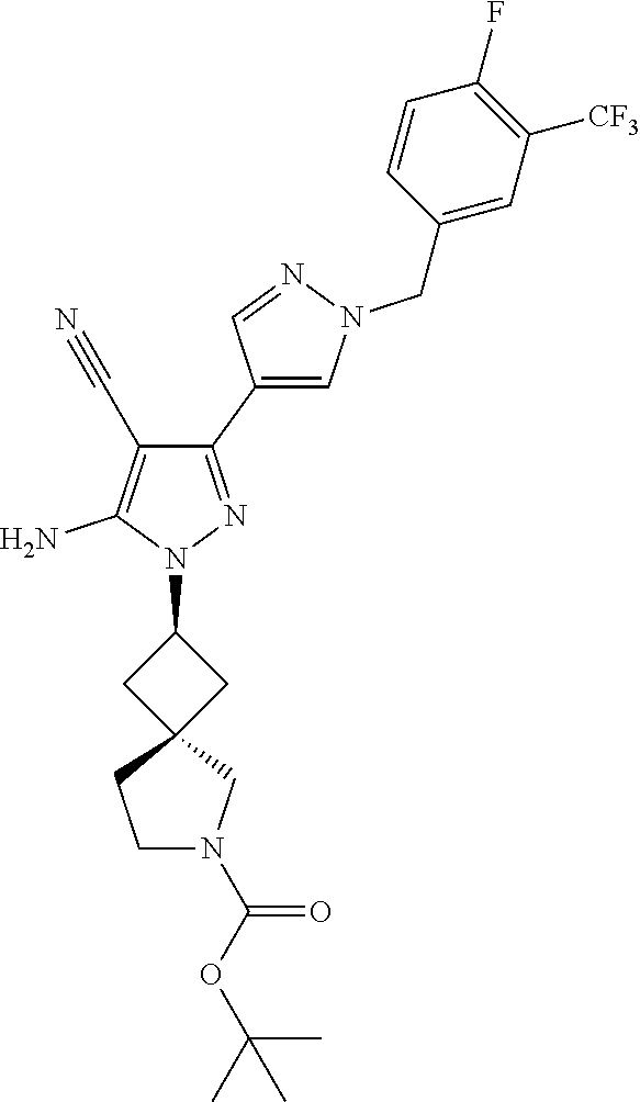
C1(C2=CN(CC3=CC([CF3])=C(F)C=C3)N=C2)=NN(C2CC3(C2)CCN(C(OC(C)(C)C)=O)C3)C(N)=C1C#N
